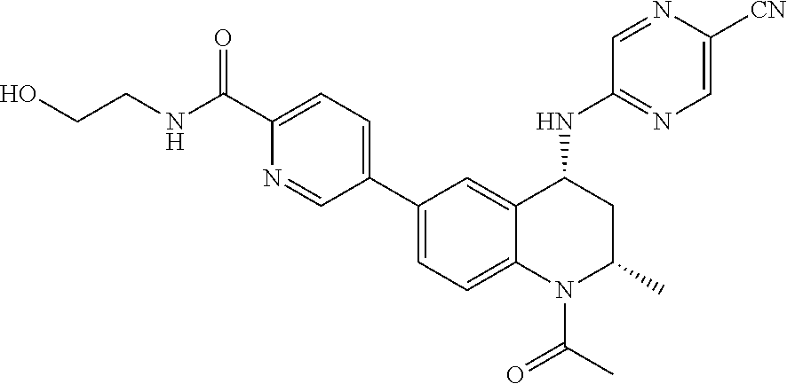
N(C(C1=CC=C(C2=CC=C3C(=C2)C(NC2=NC=C([CN])N=C2)CC(C)N3C(C)=O)C=N1)=O)CCO
